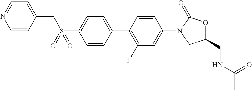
C(S(C1=CC=C(C2=C(F)C=C(N3CC(CNC(C)=O)OC3=O)C=C2)C=C1)(=O)=O)C1=CC=NC=C1
